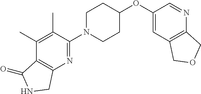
C1(OC2CCN(C3=NC4=C(C(=O)NC4)C(C)=C3C)CC2)=CC2=C(N=C1)COC2
